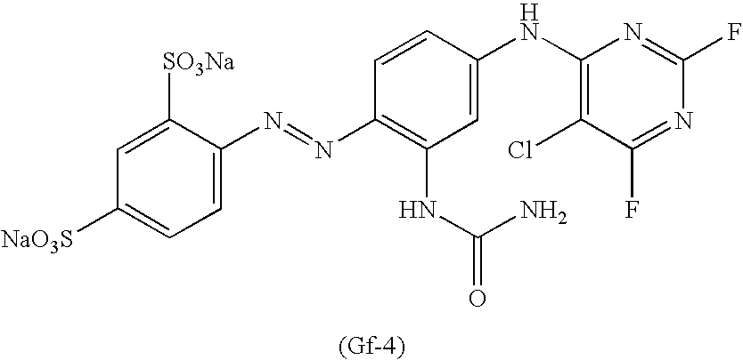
C1=C([SO3Na])C(N=NC2=C(NC(N)=O)C=C(NC3=C(Cl)C(F)=NC(F)=N3)C=C2)=CC=C1[NaO3S].[(Gf-4)]
